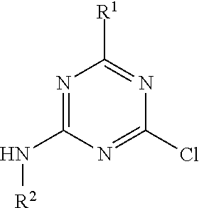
N1=C(N[R2])N=C(Cl)N=C1[R1]
